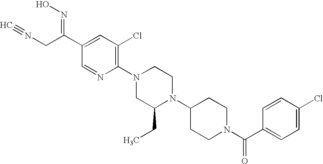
C1(Cl)=CC=C(C(N2CCC(N3C(CC)CN(C4=C(Cl)C=C(C(CN#C)=NO)C=N4)CC3)CC2)=O)C=C1
